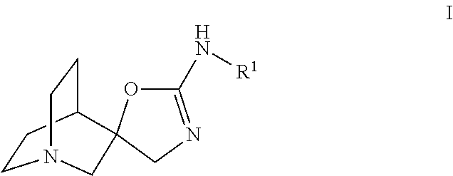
C1CC2CCN1CC21CN=C(N[R1])O1
